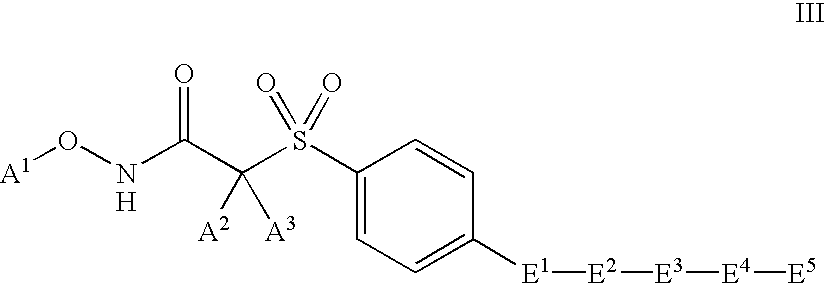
C1(S(C(C(NO[A1])=O)([A2])[A3])(=O)=O)=CC=C([E1][E2][E3][E4][E5])C=C1.[H]
